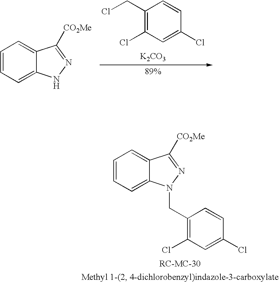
C1(CCl)=C(Cl)C=C(Cl)C=C1.[K2CO3].C1=CC=C2C(=C1)C([CO2Me])=NN2.C1=CC=C2C(=C1)C([CO2Me])=NN2CC1=C(Cl)C=C(Cl)C=C1
